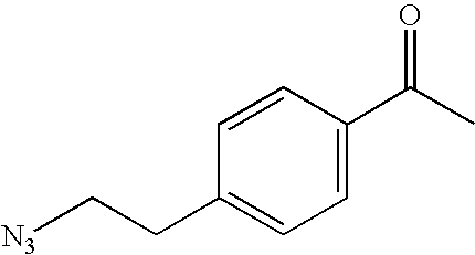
C1=CC(CC[N3])=CC=C1C(C)=O
